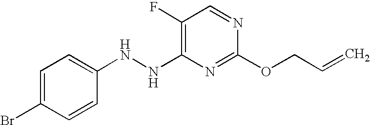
N(C1=C(F)C=NC(OCC=C)=N1)NC1=CC=C(Br)C=C1
